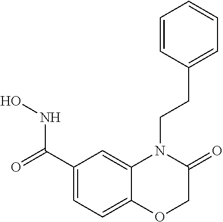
C1(C(=O)NO)=CC=C2C(=C1)N(CCC1=CC=CC=C1)C(=O)CO2
